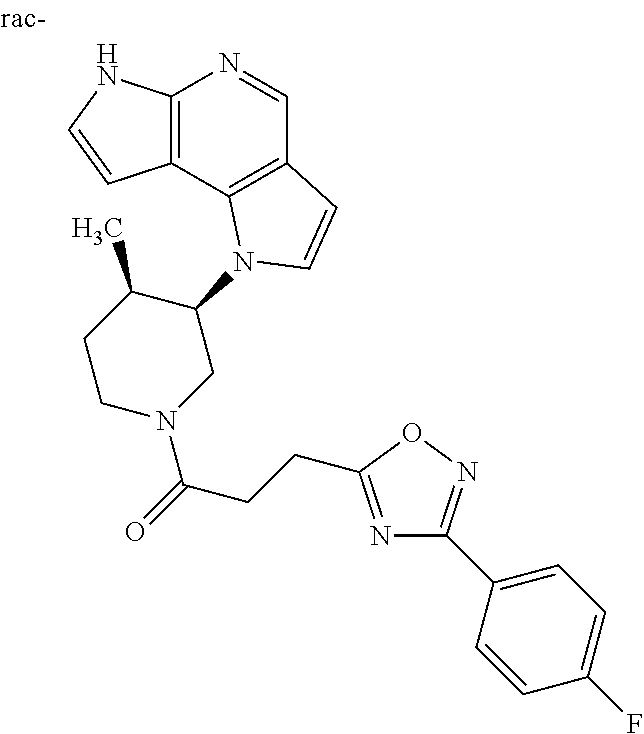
C12=C(C3=C(C=N1)C=CN3C1C(C)CCN(C(=O)CCC3=NC(C4=CC=C(F)C=C4)=NO3)C1)C=CN2
